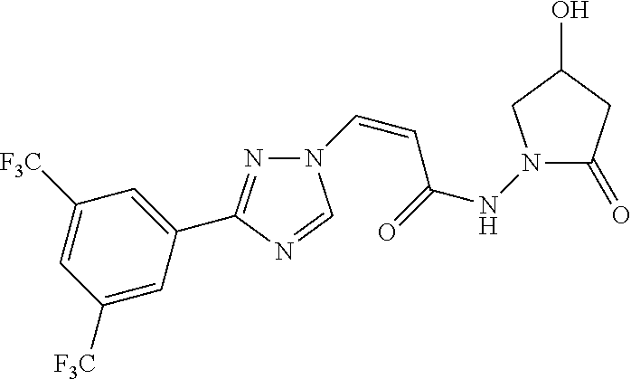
N1=C(C2=CC([F3C])=CC([F3C])=C2)N=CN1C=CC(NN1C(=O)CC(O)C1)=O
